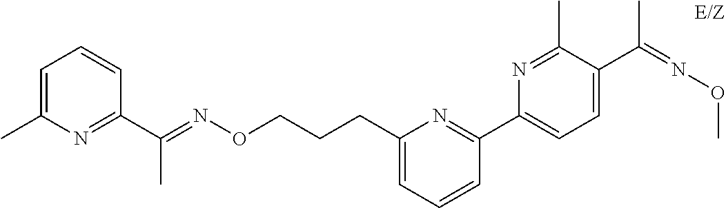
C1=C(C)N=C(C(=NOCCCC2=CC=CC(C3=CC=C(C(=NOC)C)C(C)=N3)=N2)C)C=C1
